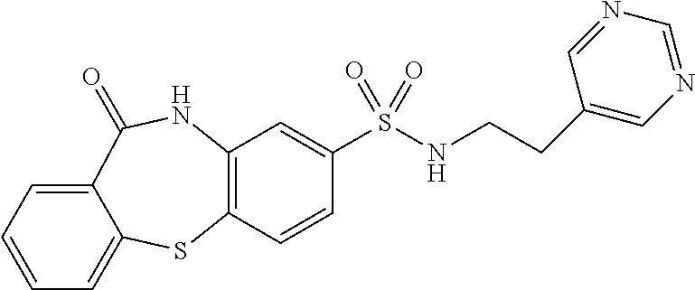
C12=C(C=CC(S(=O)(=O)NCCC3=CN=CN=C3)=C1)SC1=CC=CC=C1C(=O)N2
